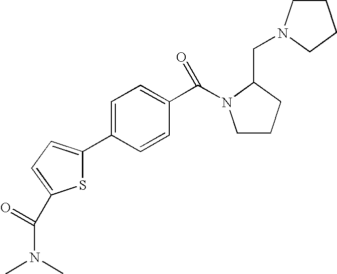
S1C(C2=CC=C(C(N3CCCC3CN3CCCC3)=O)C=C2)=CC=C1C(N(C)C)=O
